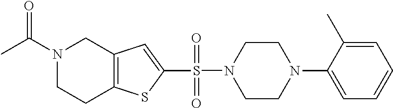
N1(C(C)=O)CCC2=C(C1)C=C(S(N1CCN(C3=CC=CC=C3C)CC1)(=O)=O)S2
